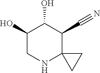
C1(O)CNC2(C(C#N)C1O)CC2
